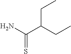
C(C(CC)C(N)=S)C
